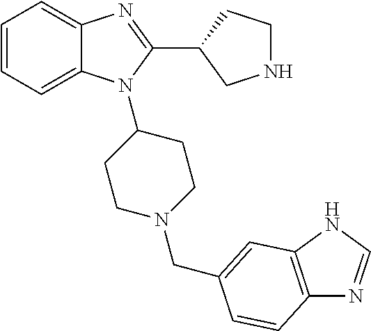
C1=CC=C2C(=C1)N=C(C1CNCC1)N2C1CCN(CC2=CC3=C(N=CN3)C=C2)CC1
